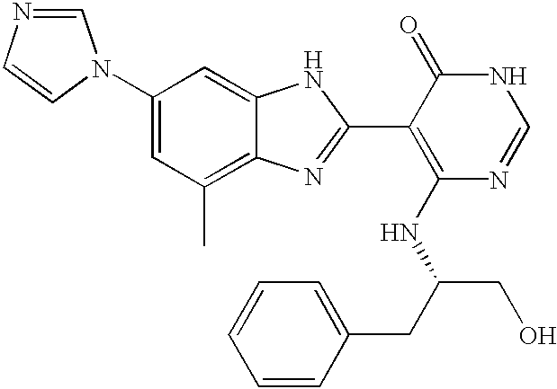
C1(N2C=NC=C2)=CC(C)=C2C(=C1)NC(C1=C(NC(CC3=CC=CC=C3)CO)N=CNC1=O)=N2
